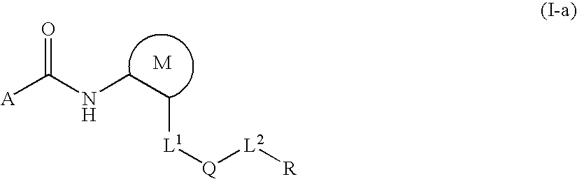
[A]C(NCC[L1][Q][L2][R])=O
